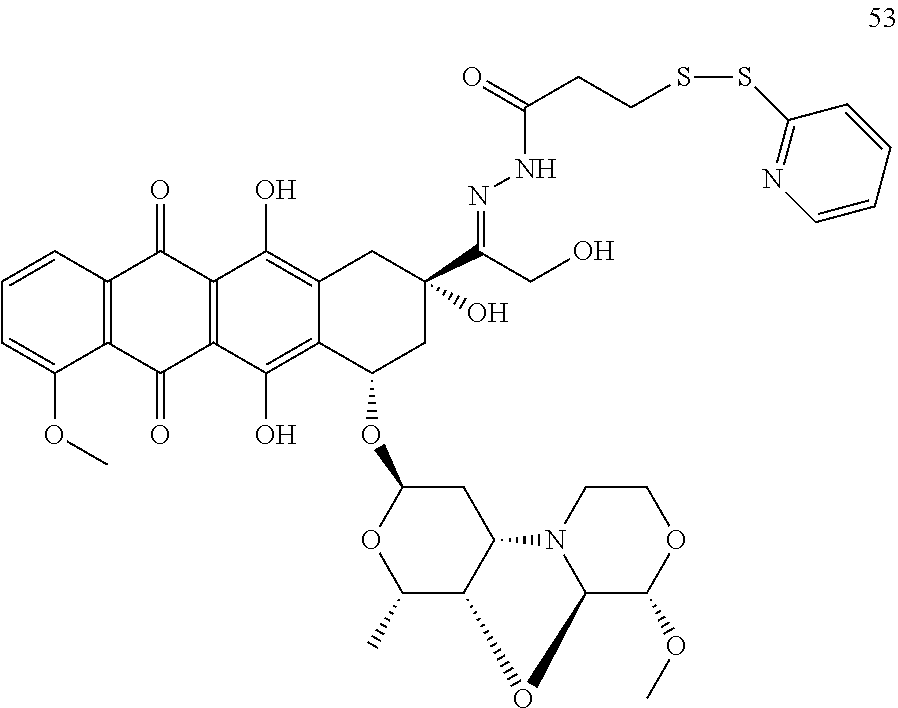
C1=CC2=C(C(OC)=C1)C(=O)C1=C(C2=O)C(O)=C2C(=C1O)C(OC1CC3C(C(C)O1)OC1N3CCOC1OC)CC(C(CO)=NNC(CCSSC1=NC=CC=C1)=O)(O)C2
